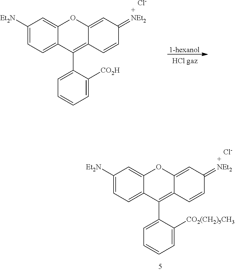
C1([Et2N])=CC=C2C(=C1)OC1=CC(=[NEt2])C=CC1=C2C1=CC=CC=C1[CO2(CH2)5CH3].[Cl-].C1([Et2N])=CC=C2C(=C1)OC1=CC(=[NEt2])C=CC1=C2C1=CC=CC=C1[CO2H].[1-hexanol].[Cl-]
